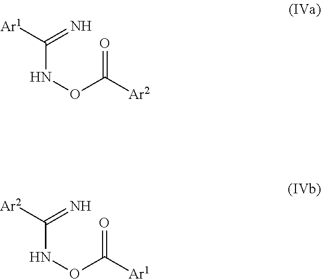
C(NOC([Ar2])=O)([Ar1])=N.C(NOC([Ar1])=O)([Ar2])=N
